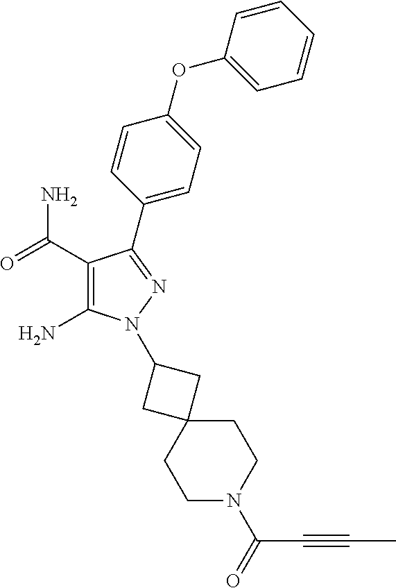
C1(C(=O)N)=C(N)N(C2CC3(C2)CCN(C(=O)C#CC)CC3)N=C1C1=CC=C(OC2=CC=CC=C2)C=C1
